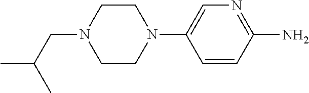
C1CN(C2=CN=C(N)C=C2)CCN1CC(C)C
